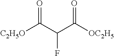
[C2H5O]C(C(C([OC2H5])=O)F)=O
